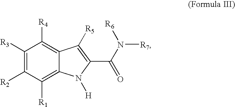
C1([R3])=C([R2])C([R1])=C2C(=C1[R4])C([R5])=C(C(N([R7])[R6])=O)N2[H]
